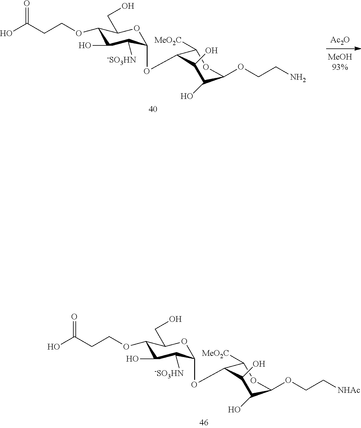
OC(CCOC1C(O)C([-SO3HN])C(OC2C([MeO2C])OC(OCC[NHAc])C(O)C2O)OC1CO)=O.[Ac2O].OC(CCOC1C(O)C([-SO3HN])C(OC2C([MeO2C])OC(OCCN)C(O)C2O)OC1CO)=O
